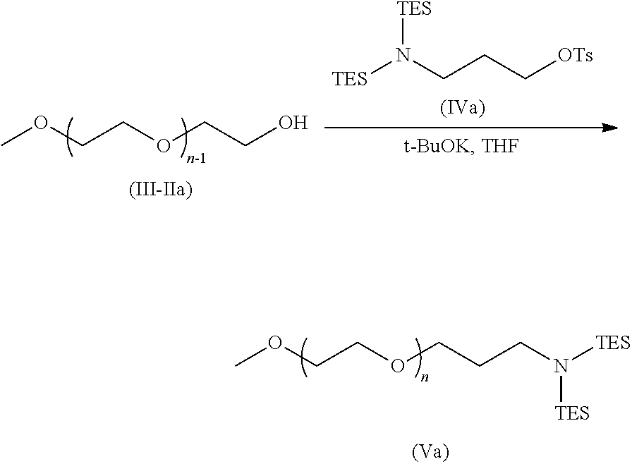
COCCOCCO.[TES]N(CCC[OTs])[TES].COCCOCCCN([TES])[TES]
